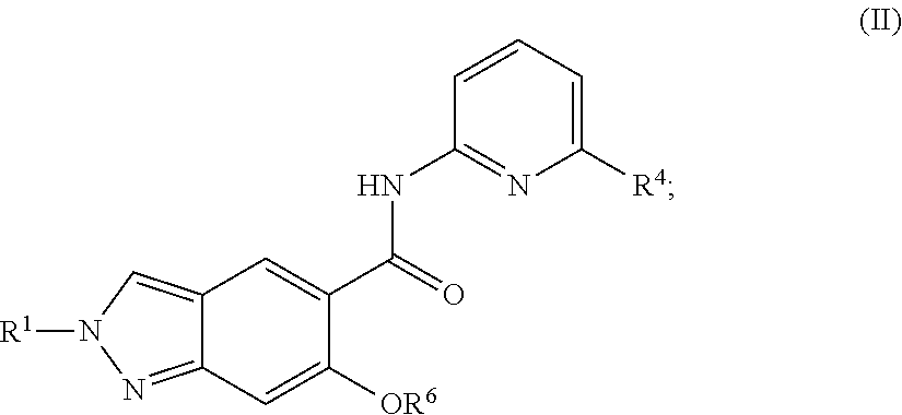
C12=NN([R1])C=C1C=C(C(NC1=NC([R4])=CC=C1)=O)C([OR6])=C2
